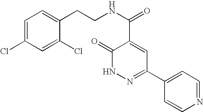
C1(=O)NN=C(C2=CC=NC=C2)C=C1C(NCCC1=CC=C(Cl)C=C1Cl)=O
